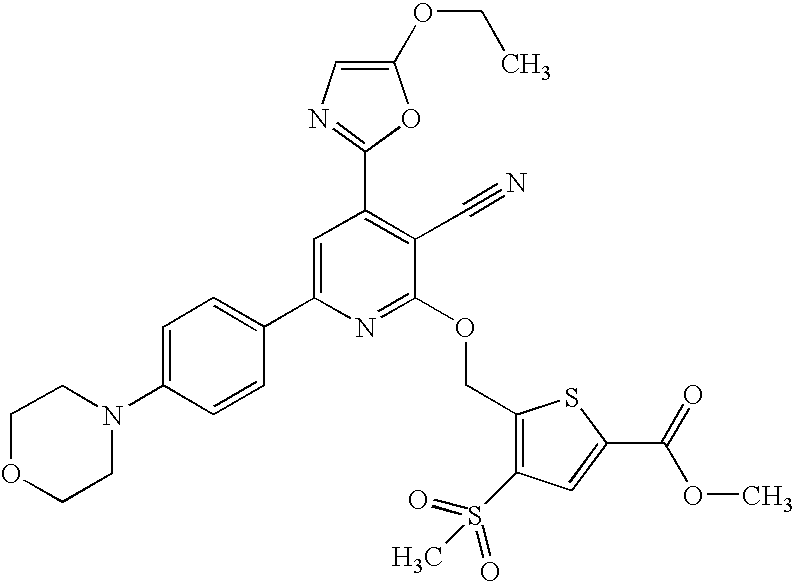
C1OCCN(C2=CC=C(C3=CC(C4=NC=C(OCC)O4)=C(C#N)C(OCC4=C(S(=O)(=O)C)C=C(C(OC)=O)S4)=N3)C=C2)C1
